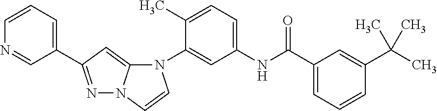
N1=CC(C2=NN3C(=C2)N(C2=CC(NC(C4=CC=CC(C(C)(C)C)=C4)=O)=CC=C2C)C=C3)=CC=C1
